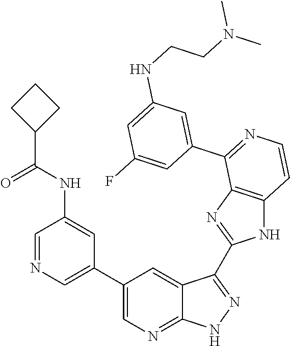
C1=NC=C(C2=CN=C3C(=C2)C(C2=NC4=C(N2)C=CN=C4C2=CC(NCCN(C)C)=CC(F)=C2)=NN3)C=C1NC(C1CCC1)=O
